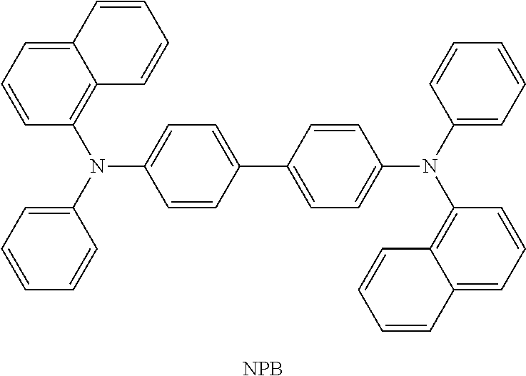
C1=CC(C2=CC=C(N(C3=CC=CC=C3)C3=C4C(=CC=C3)C=CC=C4)C=C2)=CC=C1N(C1=CC=CC=C1)C1=C2C(=CC=C1)C=CC=C2.[NPB]
